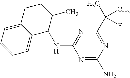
N1=C(N)N=C(C(C)(C)F)N=C1NC1C2=CC=CC=C2CCC1C
